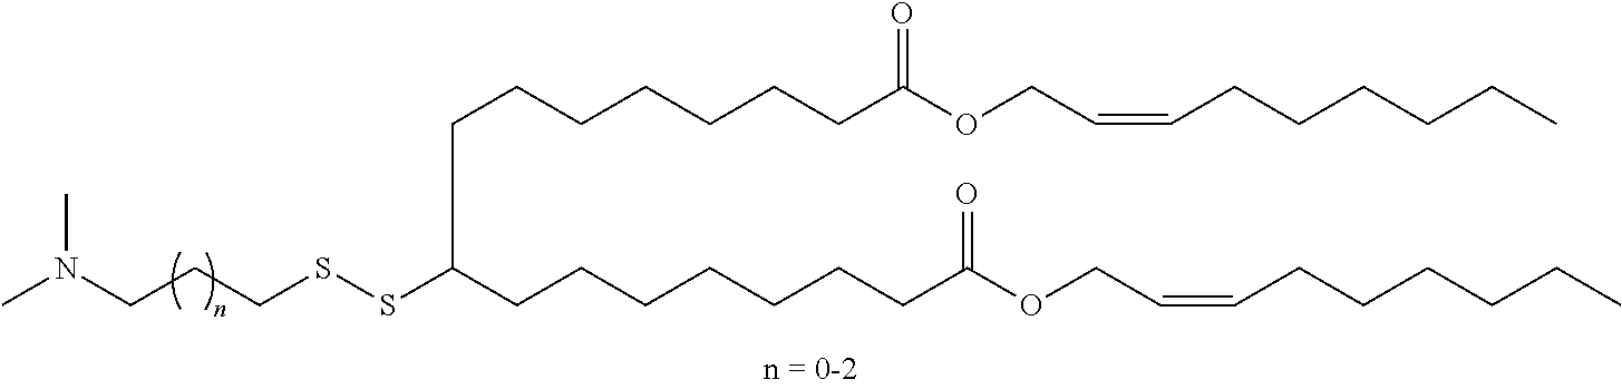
S(SC(CCCCCCCC(OCC=CCCCCCC)=O)CCCCCCCC(OCC=CCCCCCC)=O)CCCN(C)C
